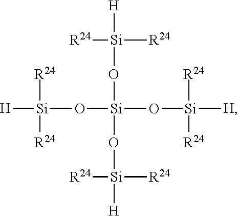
[H][Si]([R24])([R24])O[Si](O[Si]([R24])([H])[R24])(O[Si]([R24])([H])[R24])O[Si]([R24])([R24])[H]
